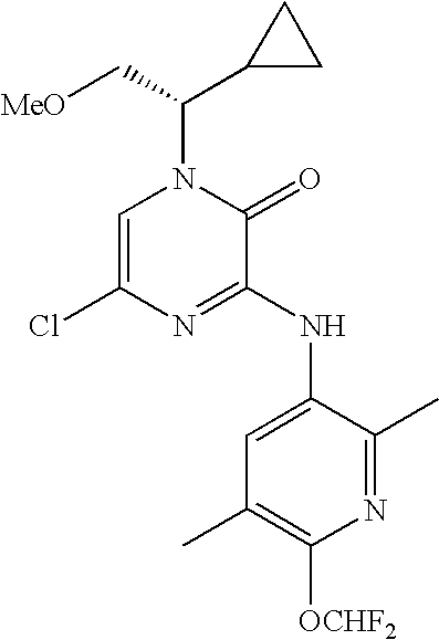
C1=C(Cl)N=C(NC2=CC(C)=C([OCHF2])N=C2C)C(=O)N1C(C[MeO])C1CC1
